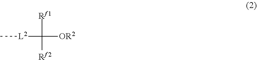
C[L2]C([OR2])([Rf1])[Rf2]
